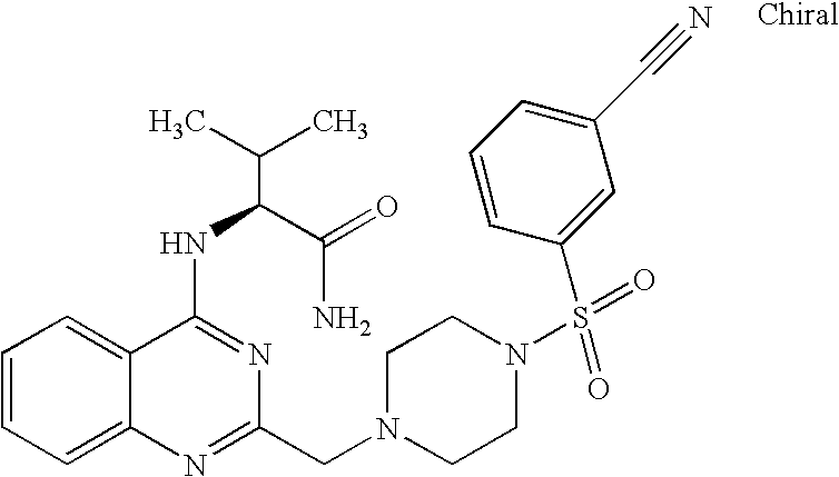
C1=CC=C2C(=C1)C(NC(C(N)=O)C(C)C)=NC(CN1CCN(S(=O)(=O)C3=CC(C#N)=CC=C3)CC1)=N2
